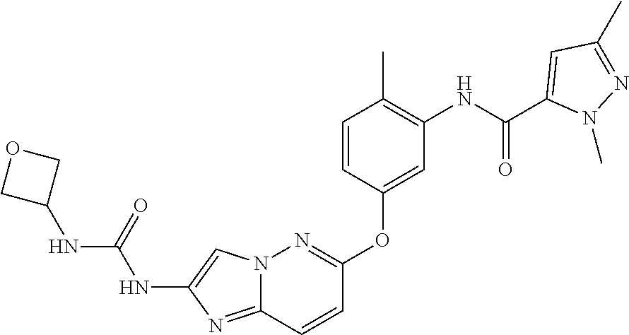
C1=CC(C)=C(NC(C2=CC(C)=NN2C)=O)C=C1OC1=NN2C(=NC(NC(NC3COC3)=O)=C2)C=C1
